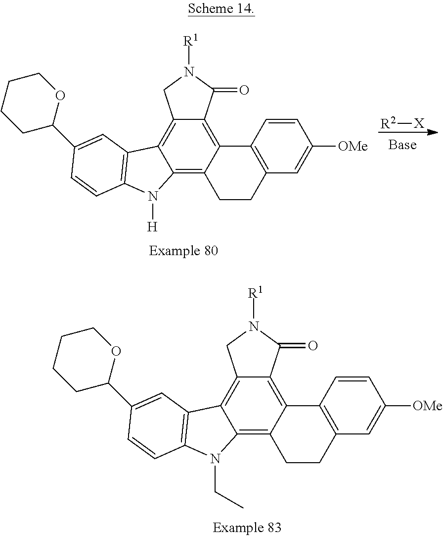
C12=C3C(=C4C(=C1C1=C(N2[H])C=CC(C2OCCCC2)=C1)CN([R1])C4=O)C1=C(CC3)C=C([OMe])C=C1.[R2][X].C12=C3C(=C4C(=C1C1=C(N2CC)C=CC(C2OCCCC2)=C1)CN([R1])C4=O)C1=C(CC3)C=C([OMe])C=C1
